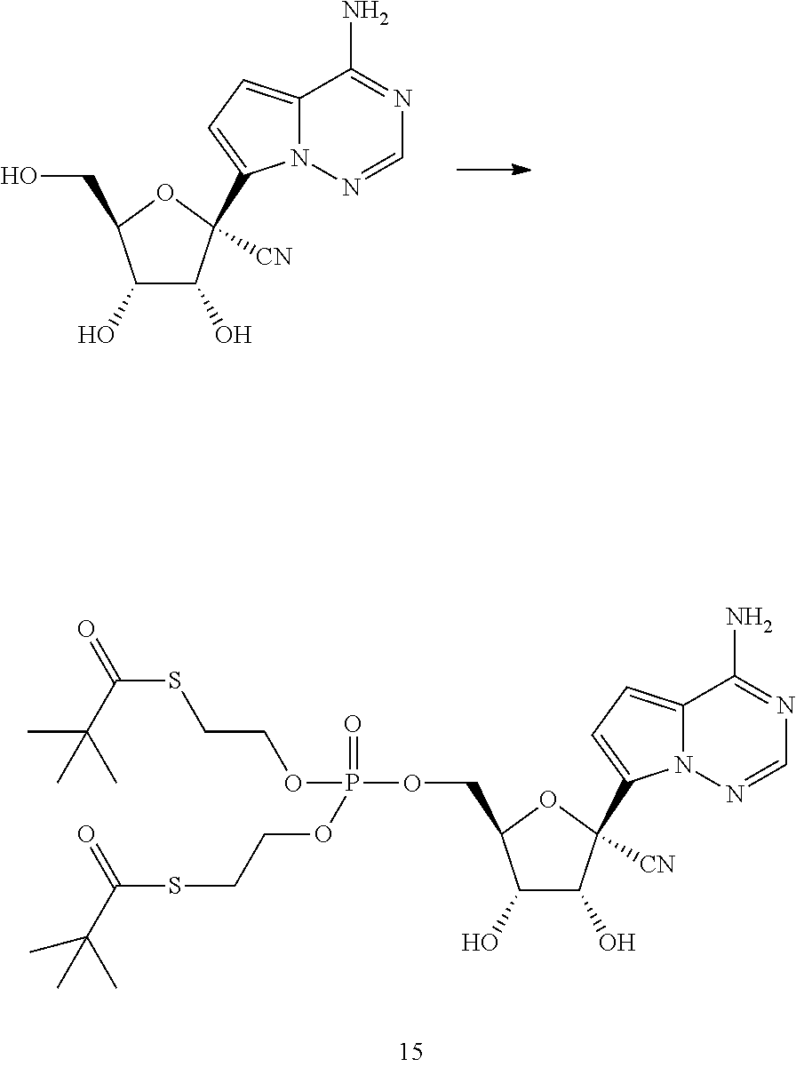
C1(O)C(O)C([CN])(C2=CC=C3N2N=CN=C3N)OC1CO.C1(O)C(O)C([CN])(C2=CC=C3N2N=CN=C3N)OC1COP(OCCSC(=O)C(C)(C)C)(=O)OCCSC(=O)C(C)(C)C
